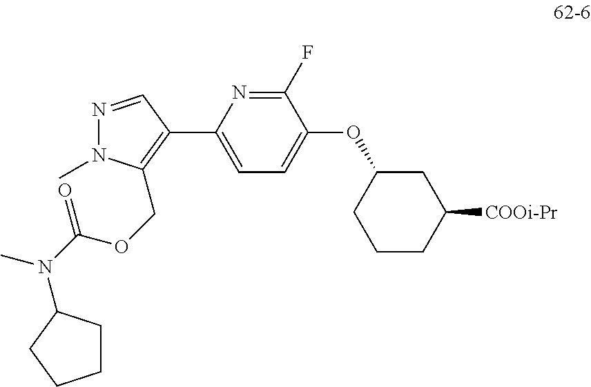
C1(F)=NC(C2=C(COC(N(C)C3CCCC3)=O)N(C)N=C2)=CC=C1OC1CCCC([COOi-Pr])C1
